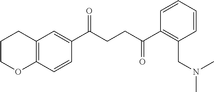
C1(C(CCC(C2=C(CN(C)C)C=CC=C2)=O)=O)=CC2=C(C=C1)OCCC2
